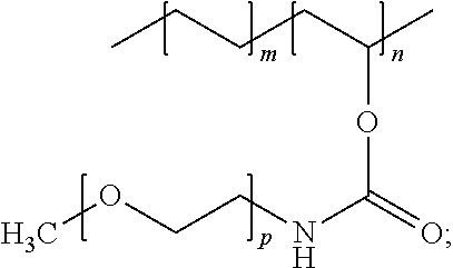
CCCCC(C)OC(NCCOC)=O
